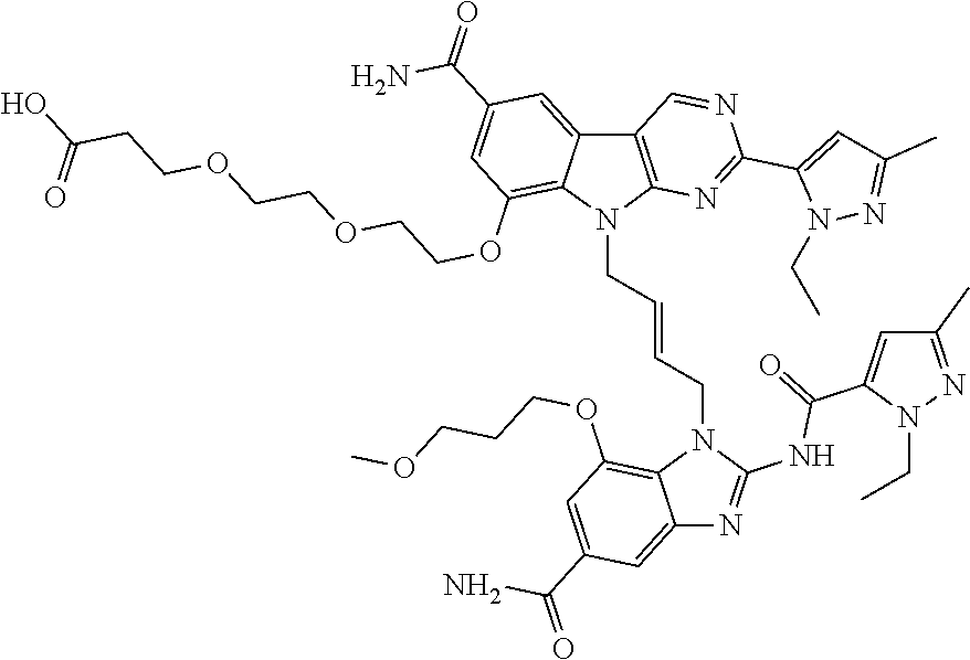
C12=CC(C(=O)N)=CC(OCCCOC)=C1N(CC=CCN1C3=C(C4=CC(C(=O)N)=CC(OCCOCCOCCC(O)=O)=C14)C=NC(C1=CC(C)=NN1CC)=N3)C(NC(C1=CC(C)=NN1CC)=O)=N2
